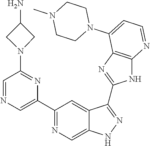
C1(C2=NC=C3C(=C2)C(C2=NC4=C(N2)N=CC=C4N2CCN(C)CC2)=NN3)=CN=CC(N2CC(N)C2)=N1
